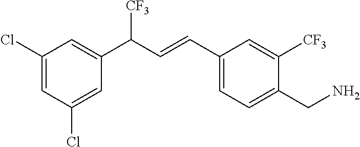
C1(Cl)=CC(Cl)=CC(C(C=CC2=CC=C(CN)C([CF3])=C2)[CF3])=C1
